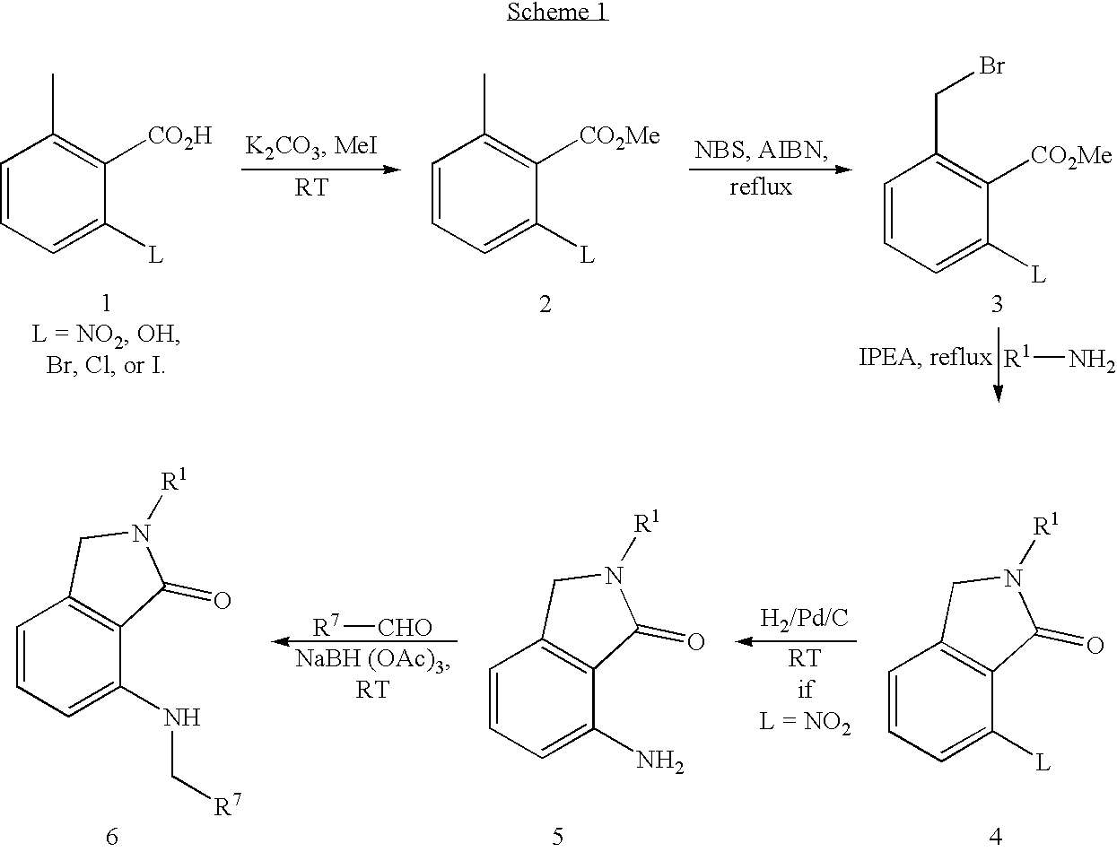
C1=CC=C([L])C([CO2H])=C1C.C1=CC=C([L])C([CO2Me])=C1C.C1=CC=C([L])C([CO2Me])=C1CBr.[R1]N.C1=CC=C([L])C2=C1CN([R1])C2=O.C1=CC=C(N)C2=C1CN([R1])C2=O.[R7][CHO].C1=CC=C(NC[R7])C2=C1CN([R1])C2=O
